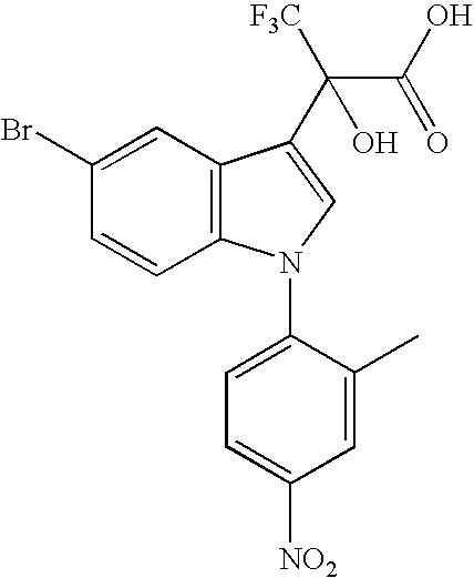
C1=CC2=C(C=C1Br)C(C([F3C])(C(O)=O)O)=CN2C1=CC=C([NO2])C=C1C
